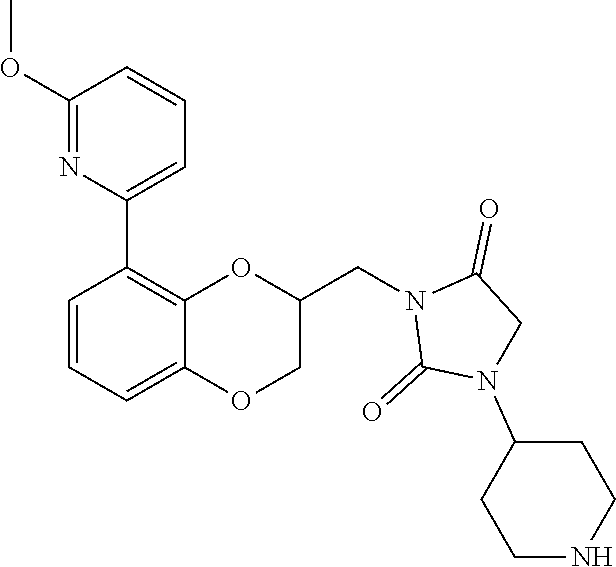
N1(CC2OC3=C(C4=CC=CC(OC)=N4)C=CC=C3OC2)C(=O)N(C2CCNCC2)CC1=O
